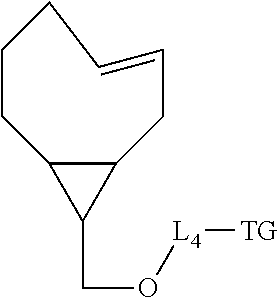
C12C(C1CO[L4][TG])CCCC=CC2
